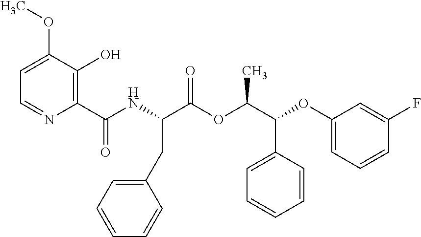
N(C(C(OC(C(OC1=CC=CC(F)=C1)C1=CC=CC=C1)C)=O)CC1=CC=CC=C1)C(C1=C(O)C(OC)=CC=N1)=O
